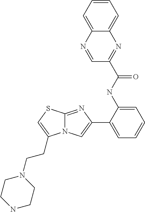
C1(NC(=O)C2=NC3=CC=CC=C3N=C2)=CC=CC=C1C1=CN2C(=N1)SC=C2CCN1CCNCC1
